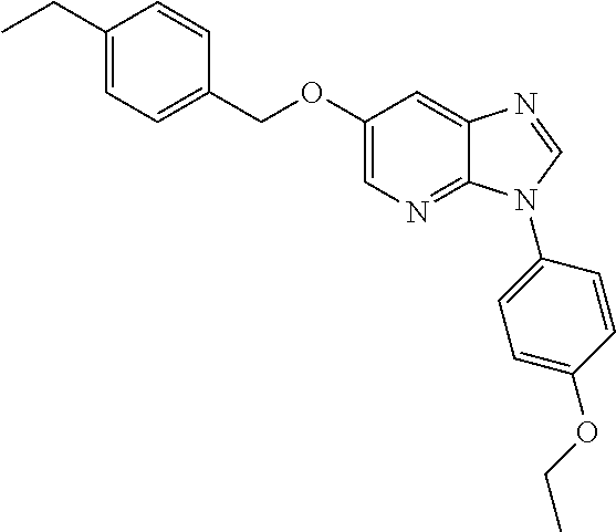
C1(CC)=CC=C(COC2=CN=C3C(=C2)N=CN3C2=CC=C(OCC)C=C2)C=C1
